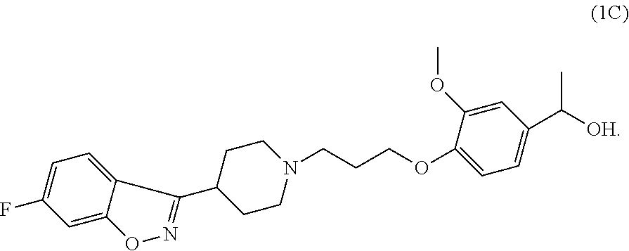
C1=C2C(=CC(F)=C1)ON=C2C1CCN(CCCOC2=CC=C(C([OH])C)C=C2OC)CC1
